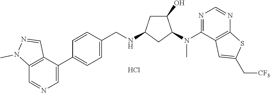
C1=CC(C2=CN=CC3=C2C=NN3C)=CC=C1CNC1CC(O)C(N(C2=NC=NC3=C2C=C(C[CF3])S3)C)C1.Cl
